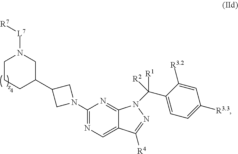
C1(C2CCCN([L7][R7])C2)CN(C2=NC=C3C(=N2)N(C(C2=CC=C([R3.3])C=C2[R3.2])([R1])[R2])N=C3[R4])C1
